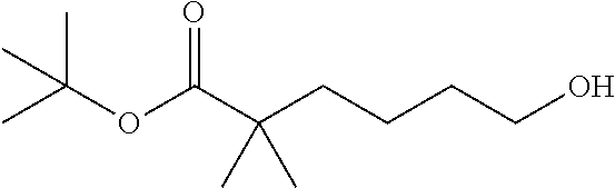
OCCCCC(C(OC(C)(C)C)=O)(C)C
